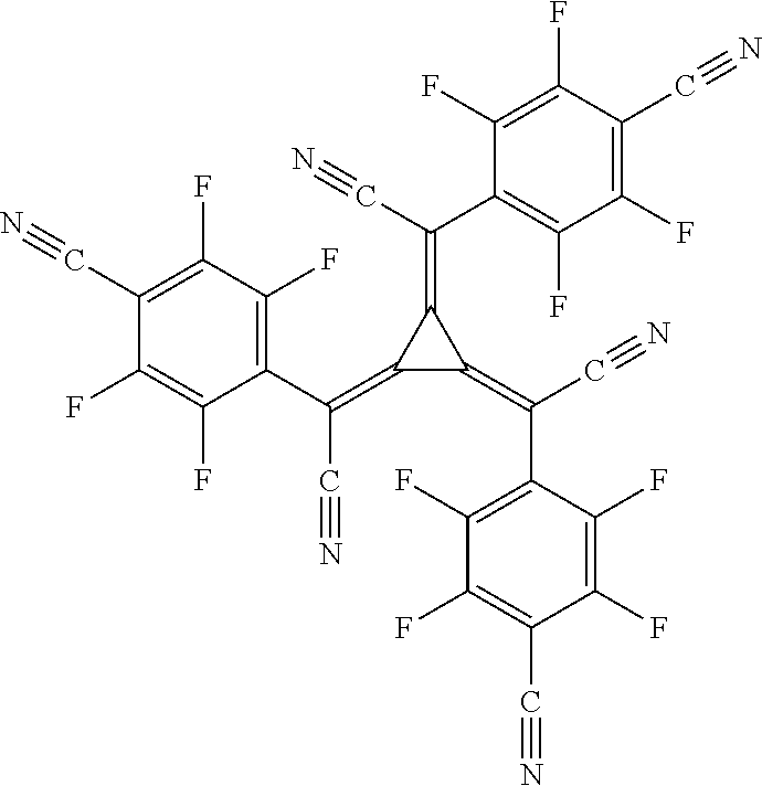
C1(C#N)=C(F)C(F)=C(C(=C2C(=C(C3=C(F)C(F)=C(C#N)C(F)=C3F)C#N)C2=C(C2=C(F)C(F)=C(C#N)C(F)=C2F)C#N)C#N)C(F)=C1F
